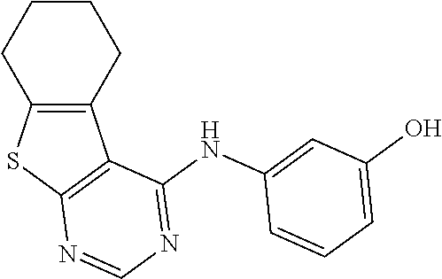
C12=C(CCCC1)C1=C(S2)N=CN=C1NC1=CC(O)=CC=C1
